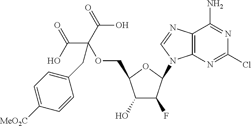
C1(O)C(F)C(N2C3=C(N=C2)C(N)=NC(Cl)=N3)OC1COC(C(O)=O)(C(=O)O)CC1=CC=C([MeO2C])C=C1
